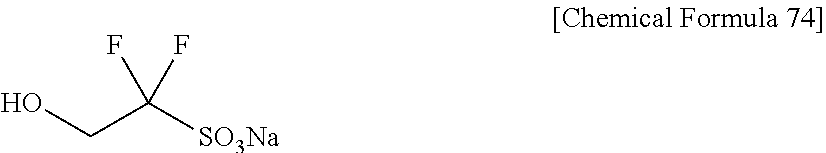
OCC([SO3Na])(F)F
